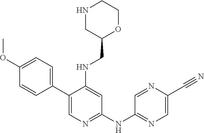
C1(C2=CC=C(OC)C=C2)=CN=C(NC2=NC=C(C#N)N=C2)C=C1NCC1OCCNC1
